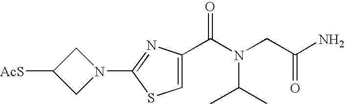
C1N(C2=NC(C(N(CC(N)=O)C(C)C)=O)=CS2)CC1[AcS]
